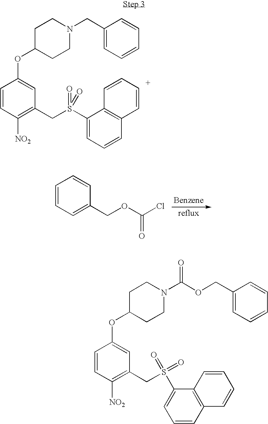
C1(CN2CCC(OC3=CC(CS(C4=CC=CC5=C4C=CC=C5)(=O)=O)=C([NO2])C=C3)CC2)=CC=CC=C1.C1=CC=C(COC(Cl)=O)C=C1.C1=C(COC(N2CCC(OC3=CC(CS(C4=CC=CC5=C4C=CC=C5)(=O)=O)=C([NO2])C=C3)CC2)=O)C=CC=C1
